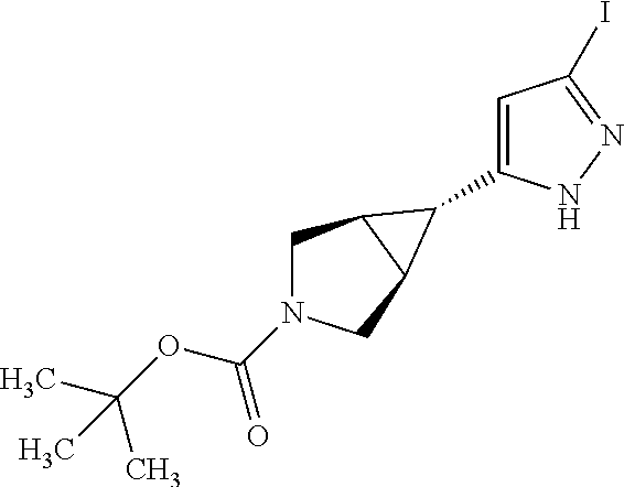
C1C2C(CN1C(OC(C)(C)C)=O)C2C1=CC(I)=NN1
